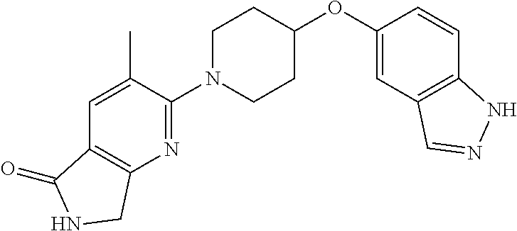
C1(OC2CCN(C3=NC4=C(C=C3C)C(=O)NC4)CC2)=CC2=C(C=C1)NN=C2
